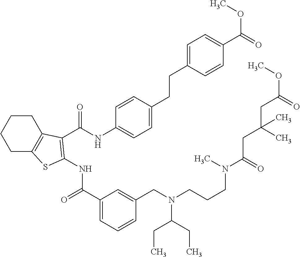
C1(C(=O)NC2=C(C(NC3=CC=C(CCC4=CC=C(C(=O)OC)C=C4)C=C3)=O)C3=C(CCCC3)S2)=CC=CC(CN(CCCN(C(=O)CC(CC(OC)=O)(C)C)C)C(CC)CC)=C1
